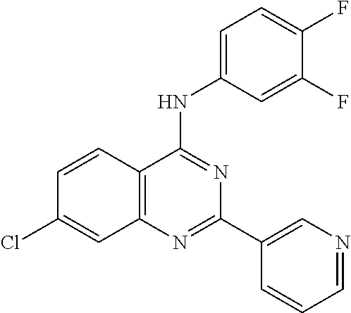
C1=CC2=C(C=C1Cl)N=C(C1=CN=CC=C1)N=C2NC1=CC=C(F)C(F)=C1
